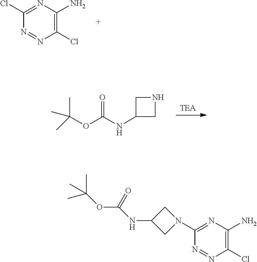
N1=NC(Cl)=C(N)N=C1Cl.[TEA].CC(OC(NC1CNC1)=O)(C)C.N1=NC(Cl)=C(N)N=C1N1CC(NC(=O)OC(C)(C)C)C1
